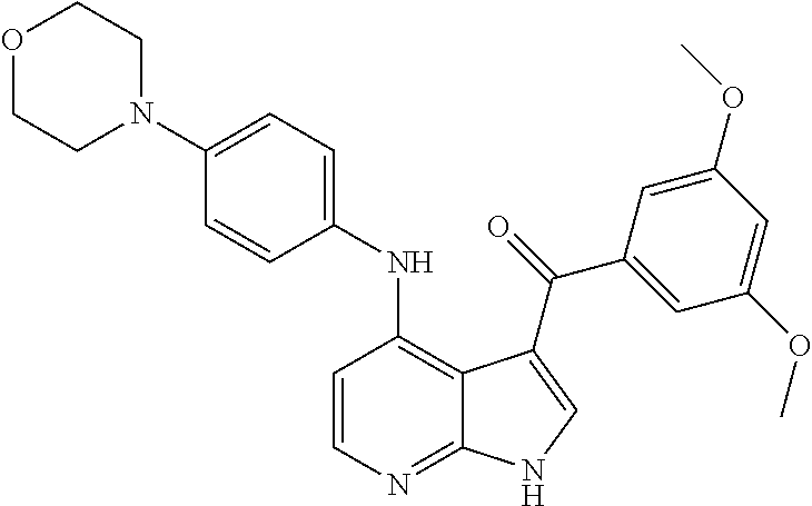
C1=CN=C2C(=C1NC1=CC=C(N3CCOCC3)C=C1)C(C(C1=CC(OC)=CC(OC)=C1)=O)=CN2
